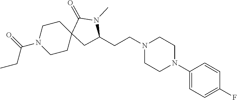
C1(N2CCN(CCC3CC4(CCN(C(=O)CC)CC4)C(=O)N3C)CC2)=CC=C(F)C=C1
